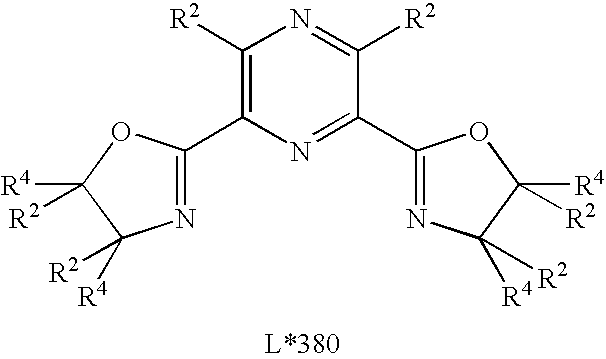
C1(C2=NC([R4])([R2])C([R4])([R2])O2)=C([R2])N=C([R2])C(C2=NC([R4])([R2])C([R4])([R2])O2)=N1
